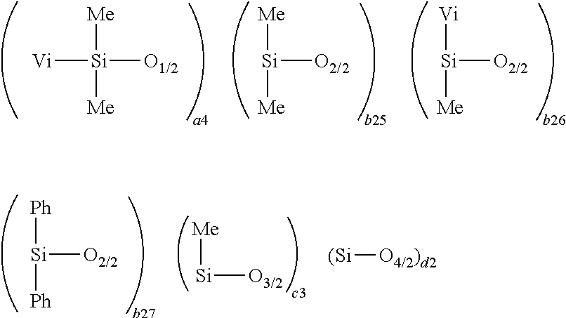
[Vi][Si]([O1/2])([Me])[Me].[Si]([O2/2])([Me])[Me].[Si]([O2/2])([Vi])[Me].[Si]([O2/2])([Ph])[Ph].[Si]([O3/2])[Me].[(Si][O4/2)d2]
